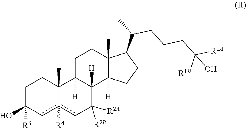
C1C(O)([R3])cc2([R4])cC([R2A])([R2B])C3([H])C([H])(C2(C)C1)CCC1(C)C3([H])CCC1C(C)CCCC([R1A])([R1B])O
